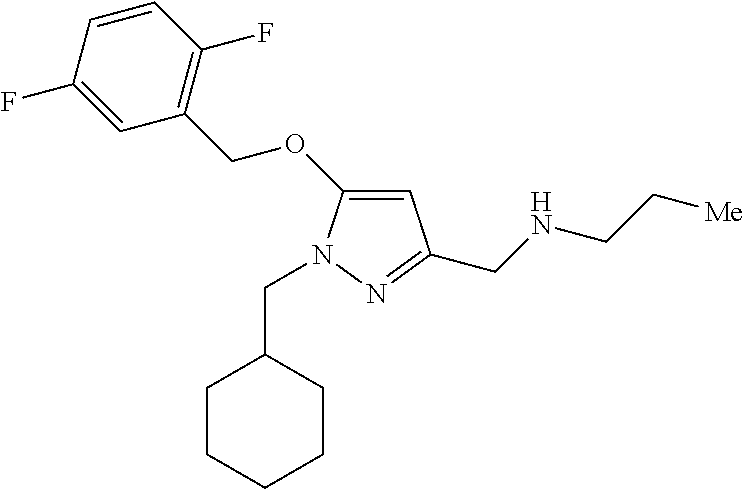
C1=C(OCC2=C(F)C=CC(F)=C2)N(CC2CCCCC2)N=C1CNCC[Me]
